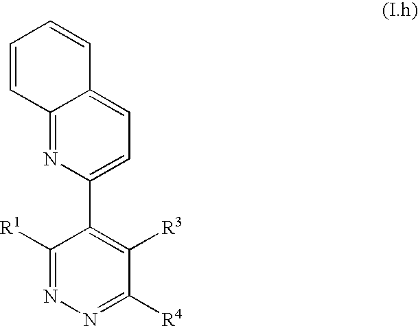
C1(C2=CC=C3C(=N2)C=CC=C3)=C([R3])C([R4])=NN=C1[R1]
